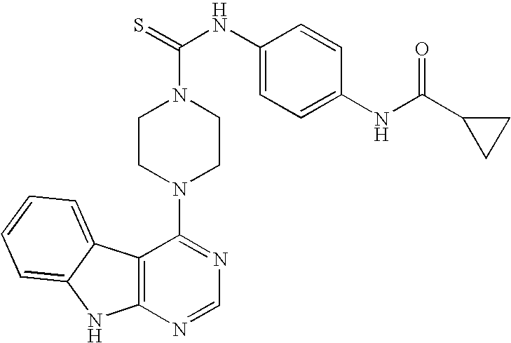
C12=C(N=CN=C1N1CCN(C(=S)NC3=CC=C(NC(C4CC4)=O)C=C3)CC1)NC1=CC=CC=C21
